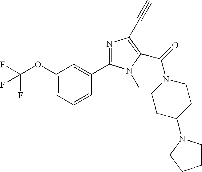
C(OC1=CC=CC(C2=NC(C#C)=C(C(=O)N3CCC(N4CCCC4)CC3)N2C)=C1)(F)(F)F
